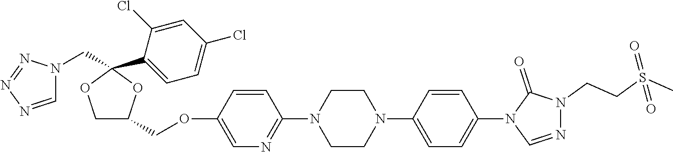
C1C(COC2=CN=C(N3CCN(C4=CC=C(N5C=NN(CCS(C)(=O)=O)C5=O)C=C4)CC3)C=C2)OC(C2=CC=C(Cl)C=C2Cl)(CN2C=NN=N2)O1
